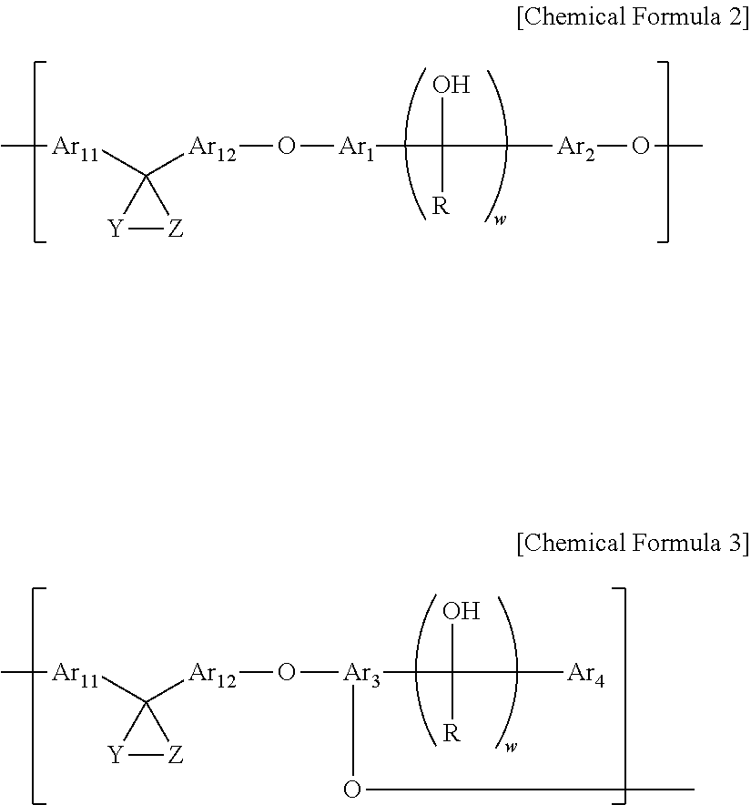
[Ar1](C([Ar2]OC)(O)[R])O[Ar12]C1([Ar11]C)[Y][Z]1.[Ar3](C([Ar4])(O)[R])(OC)O[Ar12]C1([Ar11]C)[Y][Z]1
